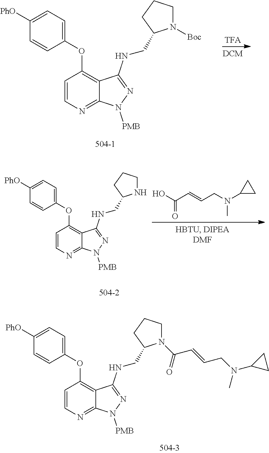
C1([PhO])=CC=C(OC2=C3C(=NC=C2)N([PMB])N=C3NCC2N(C(C=CCN(C3CC3)C)=O)CCC2)C=C1.C1([PhO])=CC=C(OC2=C3C(=NC=C2)N([PMB])N=C3NCC2N([Boc])CCC2)C=C1.C1([PhO])=CC=C(OC2=C3C(=NC=C2)N([PMB])N=C3NCC2NCCC2)C=C1.C(C=CCN(C1CC1)C)(O)=O
